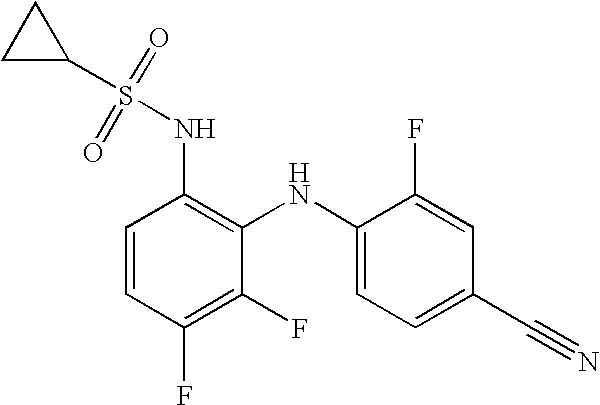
C1C(S(=O)(=O)NC2=C(NC3=CC=C(C#N)C=C3F)C(F)=C(F)C=C2)C1
